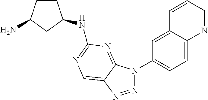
N1=NC2=CN=C(NC3CCC(N)C3)N=C2N1C1=CC=C2C(=C1)C=CC=N2
